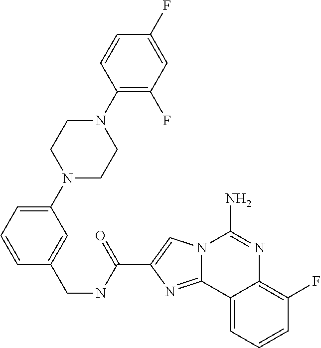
N12C(=NC(C(NCC3=CC(N4CCN(C5=C(F)C=C(F)C=C5)CC4)=CC=C3)=O)=C1)C1=CC=CC(F)=C1N=C2N
